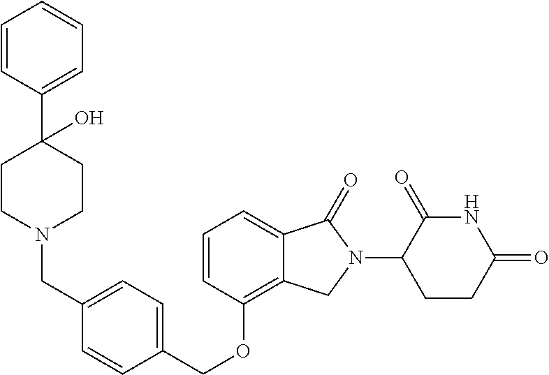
C(OC1=C2C(=CC=C1)C(=O)N(C1C(=O)NC(=O)CC1)C2)C1=CC=C(CN2CCC(C3=CC=CC=C3)(O)CC2)C=C1
